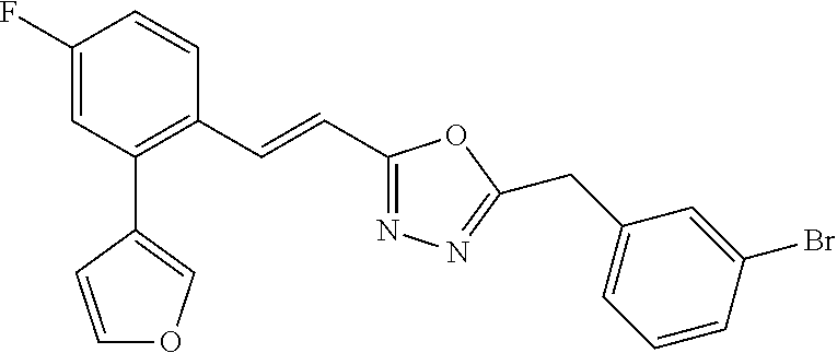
C1(F)=CC(C2=COC=C2)=C(C=CC2=NN=C(CC3=CC=CC(Br)=C3)O2)C=C1
